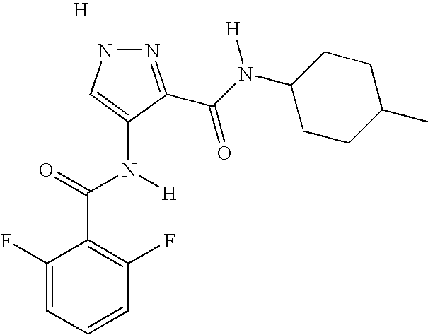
N1N=C(C(N(C2CCC(C)CC2)[H])=O)C(N(C(=O)C2=C(F)C=CC=C2F)[H])=C1.[H]
